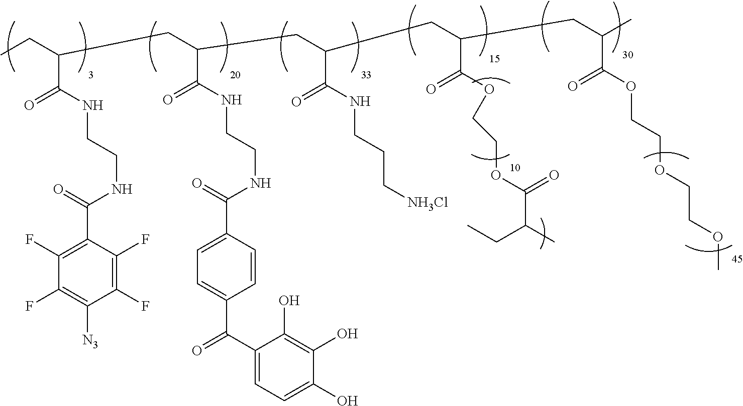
CCC(C(NCCNC(C1=C(F)C(F)=C([N3])C(F)=C1F)=O)=O)CC(C(NCCNC(C1=CC=C(C(C2=CC=C(O)C(O)=C2O)=O)C=C1)=O)=O)CC(C(NCCC[NH3Cl])=O)CC(C(OCCOC(=O)C(CC)C)=O)CC(C(OCCOCCOC)=O)C
